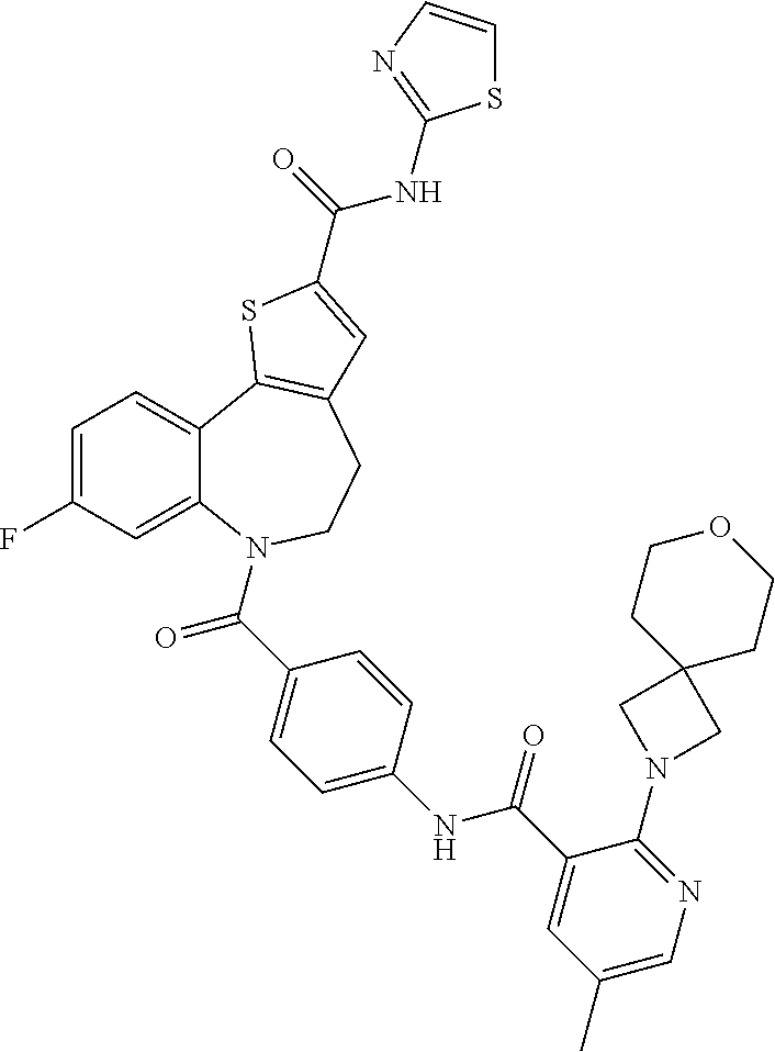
C1=C(F)C=C2C(=C1)C1=C(CCN2C(=O)C2=CC=C(NC(=O)C3=CC(C)=CN=C3N3CC4(C3)CCOCC4)C=C2)C=C(C(=O)NC2=NC=CS2)S1
